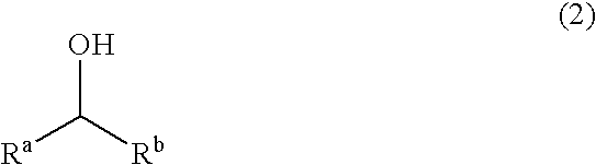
OC([Rb])[Ra]
